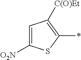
C1([O2N])=CC([C(O)Et])=C(*)S1
